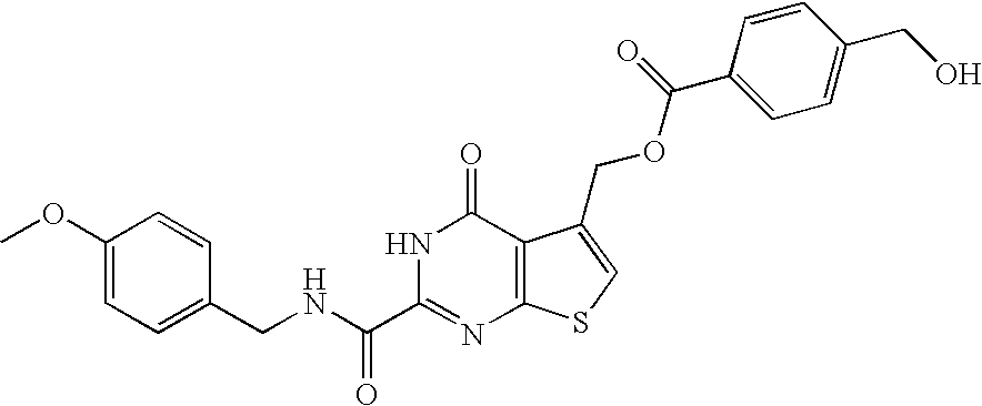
C1(CNC(C2=NC3=C(C(=O)N2)C(COC(C2=CC=C(CO)C=C2)=O)=CS3)=O)=CC=C(OC)C=C1
